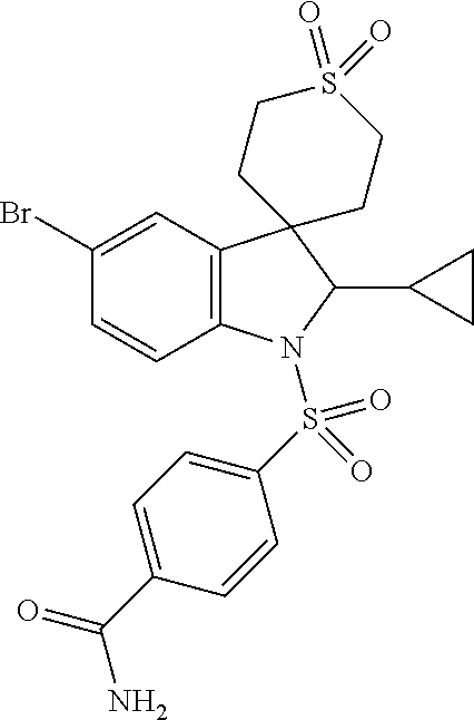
C12=C(C=C(Br)C=C1)C1(C(C3CC3)N2S(C2=CC=C(C(N)=O)C=C2)(=O)=O)CCS(=O)(=O)CC1
